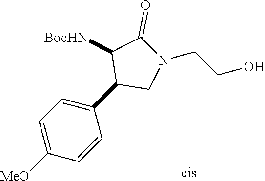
C1=C([MeO])C=CC(C2CN(CCO)C(=O)C2[BocHN])=C1
